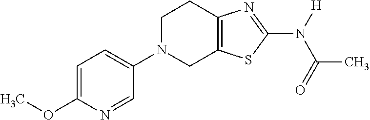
C1=C(OC)N=CC(N2CC3=C(CC2)N=C(N([H])C(=O)C)S3)=C1
